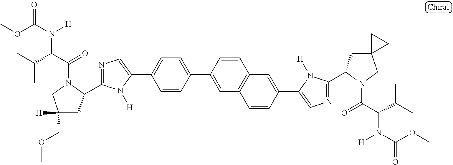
C1=CC(C2=CC3=C(C=C(C4=CN=C(C5CC6(CN5C(C(C(C)C)N(C(OC)=O)[H])=O)CC6)N4[H])C=C3)C=C2)=CC=C1C1=CN=C(C2CC([H])(COC)CN2C(C(C(C)C)N(C(OC)=O)[H])=O)N1[H]
